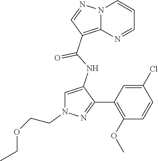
N12C(=C(C(NC3=CN(CCOCC)N=C3C3=C(OC)C=CC(Cl)=C3)=O)C=N1)N=CC=C2
